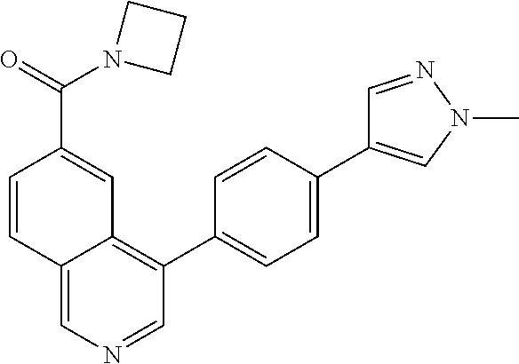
C1=CC2=CN=CC(C3=CC=C(C4=CN(C)N=C4)C=C3)=C2C=C1C(=O)N1CCC1
